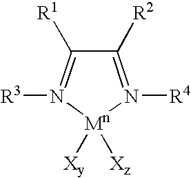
[Mn]1([Xy])([Xz])N([R4])=C([R2])C([R1])=N1[R3]
